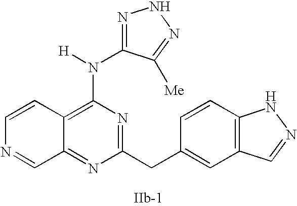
C1=CC2=C(N([H])C3=NNN=C3[Me])N=C(CC3=CC4=C(C=C3)NN=C4)N=C2C=N1
